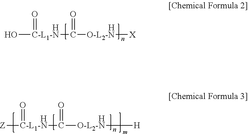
O[C-L1-N](C([O-L2-N][X])=O)=O.[H].[H].[Z][C-L1-N](C([O-L2-N][H])=O)=O.[H].[H]
